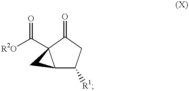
C12C([R1])CC(=O)C1(C([R2O])=O)C2
